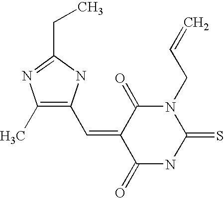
C1(C)=C(C=C2C(=O)N(CC=C)C(=S)NC2=O)NC(CC)=N1
